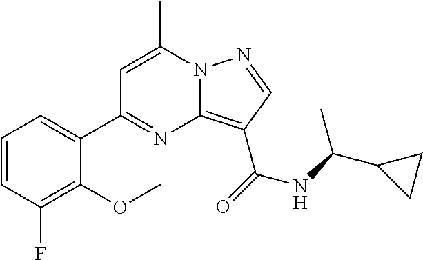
C1=C(C)N2C(=C(C(=O)NC(C3CC3)C)C=N2)N=C1C1=CC=CC(F)=C1OC
